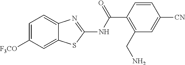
C1=C([F3CO])C=C2C(=C1)N=C(NC(C1=C(CN)C=C([CN])C=C1)=O)S2
